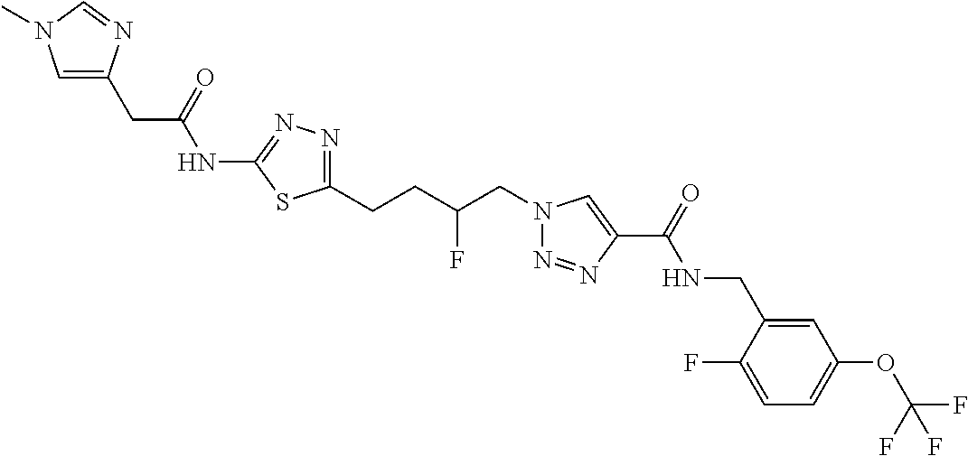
C1(NC(CC2=CN(C)C=N2)=O)=NN=C(CCC(CN2N=NC(C(=O)NCC3=CC(OC(F)(F)F)=CC=C3F)=C2)F)S1
